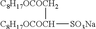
[C8H17OCOCH2][C8H17OCOCH][SO3Na]
